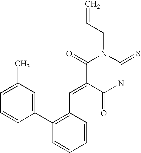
C=CCN1C(=O)C(=CC2=C(C3=CC(C)=CC=C3)C=CC=C2)C(=O)NC1=S
